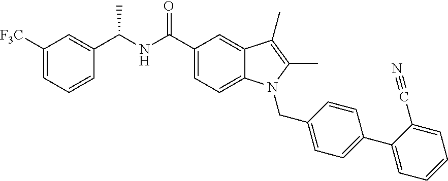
C1([F3C])=CC=CC(C(NC(C2=CC=C3C(=C2)C(C)=C(C)N3CC2=CC=C(C3=CC=CC=C3C#N)C=C2)=O)C)=C1
